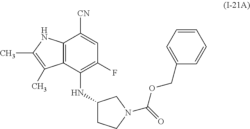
C12=C(C(NC3CCN(C(=O)OCC4=CC=CC=C4)C3)=C(F)C=C1[CN])C(C)=C(C)N2
